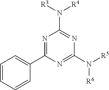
N1=C(C2=CC=CC=C2)N=C(N([R5])[R6])N=C1N([R3])[R4]
